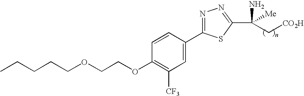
C(OC1=C([CF3])C=C(C2=NN=C(C(N)([Me])C[CO2H])S2)C=C1)COCCCCC
